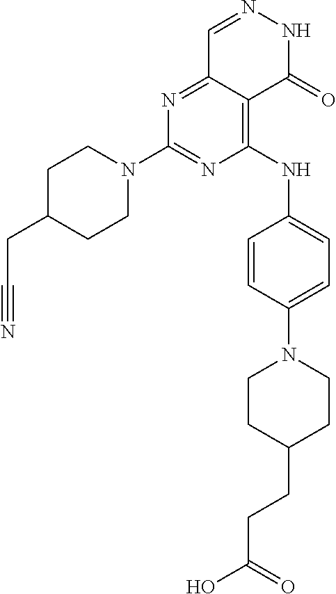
N1=C(N2CCC(CC#N)CC2)N=C2C(=C1NC1=CC=C(N3CCC(CCC(=O)O)CC3)C=C1)C(=O)NN=C2
